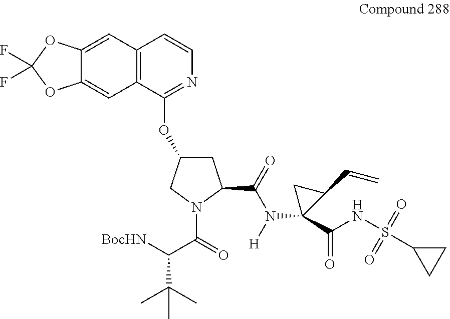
[BocHN]C(C(=O)N1C(C(=O)N([H])C2(C(NS(C3CC3)(=O)=O)=O)C(C=C)C2)CC(OC2=NC=CC3=C2C=C2C(=C3)OC(F)(F)O2)C1)C(C)(C)C
